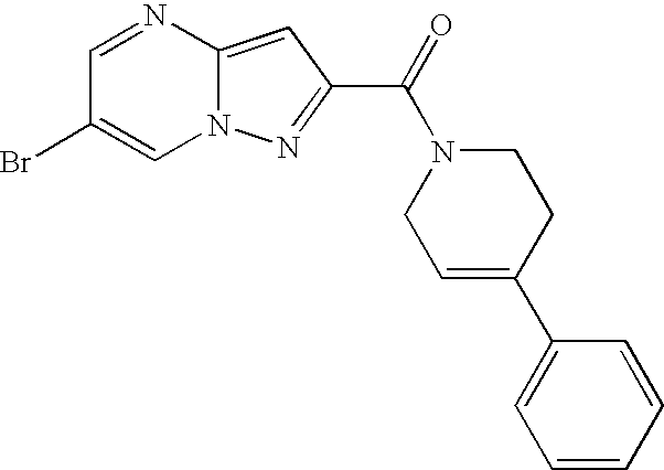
C1=NC2=CC(C(=O)N3CC=C(C4=CC=CC=C4)CC3)=NN2C=C1Br
